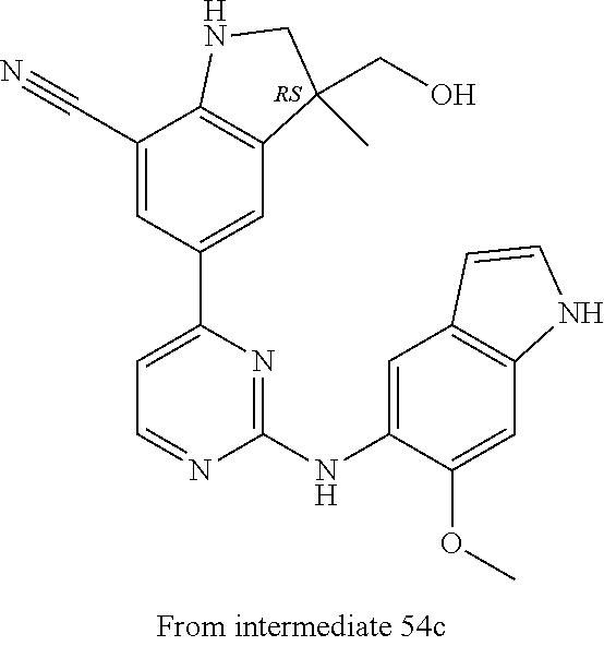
C1(NC2=CC3=C(C=C2OC)NC=C3)=NC(C2=CC3=C(C(C#N)=C2)NCC3(CO)C)=CC=N1.[RS]
